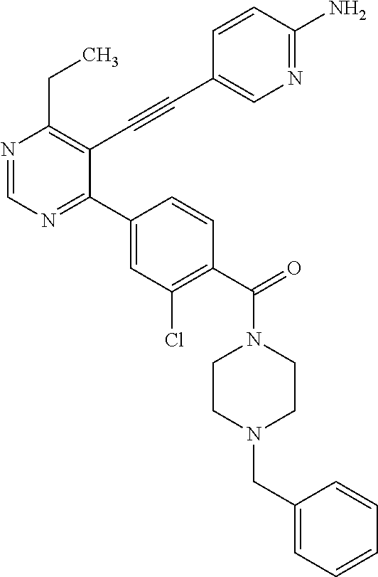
N1=CN=C(C2=CC(Cl)=C(C(=O)N3CCN(CC4=CC=CC=C4)CC3)C=C2)C(C#CC2=CN=C(N)C=C2)=C1CC
